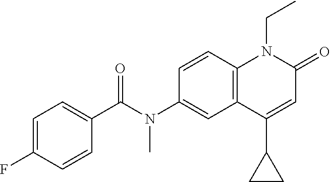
N(C1=CC2=C(C=C1)N(CC)C(=O)C=C2C1CC1)(C(C1=CC=C(F)C=C1)=O)C
